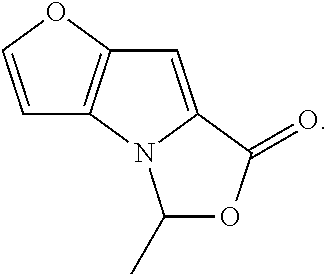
C1=COC2=C1N1C(=C2)C(=O)OC1C
